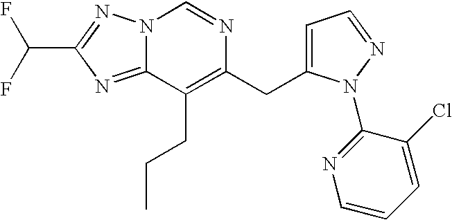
N12C(=NC(C(F)F)=N1)C(CCC)=C(CC1=CC=NN1C1=NC=CC=C1Cl)N=C2
